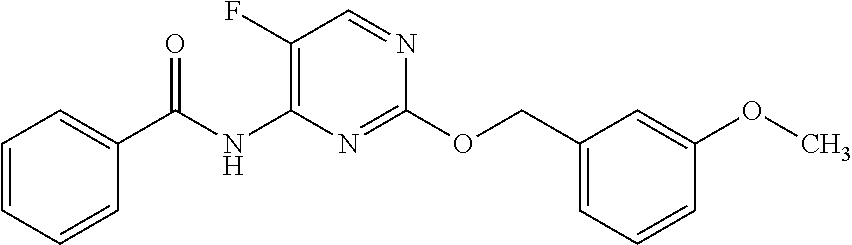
C1(F)=C(NC(C2=CC=CC=C2)=O)N=C(OCC2=CC=CC(OC)=C2)N=C1
